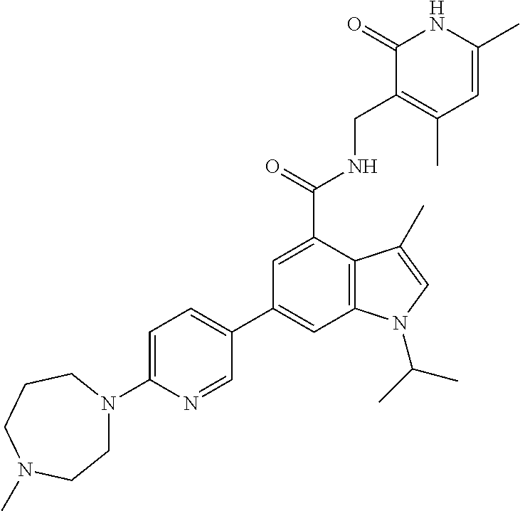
C1=C(C)NC(=O)C(CNC(C2=CC(C3=CC=C(N4CCN(C)CCC4)N=C3)=CC3=C2C(C)=CN3C(C)C)=O)=C1C
